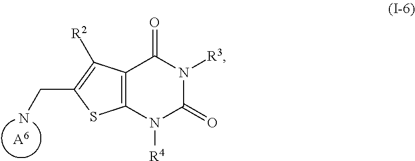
[A6].NCC1=C([R2])C2=C(S1)N([R4])C(=O)N([R3])C2=O
